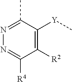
C1([R2])=C([Y]C)C(C)=NN=C1[R4]
